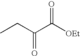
CCC(C([OEt])=O)=O
